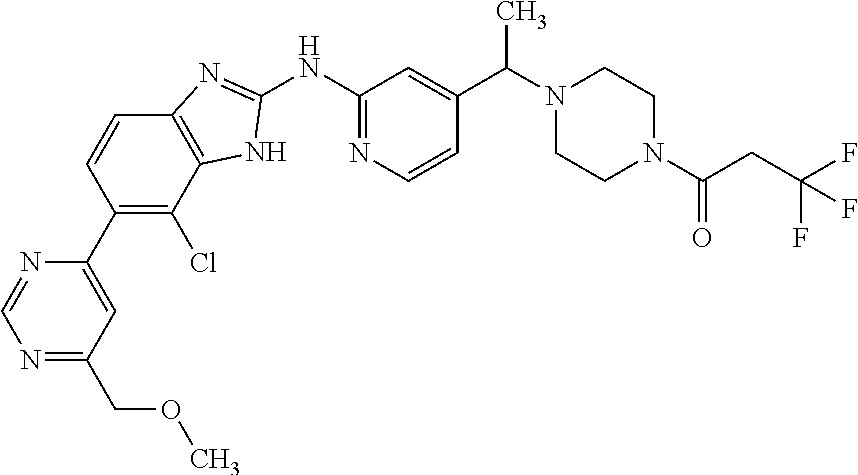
N1=C(COC)C=C(C2=C(Cl)C3=C(C=C2)N=C(NC2=NC=CC(C(N4CCN(C(CC(F)(F)F)=O)CC4)C)=C2)N3)N=C1
